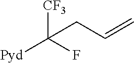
[CF3]C(F)([Pyd])CC=C
